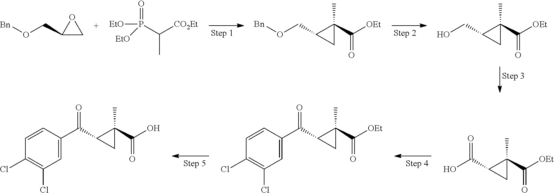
O([Bn])CC1CC1(C(=O)[OEt])C.OCC1CC1(C(=O)[OEt])C.O(CC1CO1)[Bn].C([CO2Et])(C)P(=O)([EtO])[EtO].OC(C1CC1(C(=O)[OEt])C)=O.C1(C(C2CC2(C(=O)[OEt])C)=O)=CC(Cl)=C(Cl)C=C1.C1(C(C2CC2(C(=O)O)C)=O)=CC(Cl)=C(Cl)C=C1
